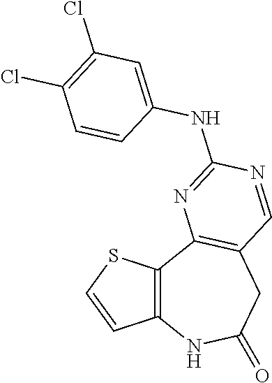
C12=C(C3=C(CC(=O)N1)C=NC(NC1=CC(Cl)=C(Cl)C=C1)=N3)SC=C2
